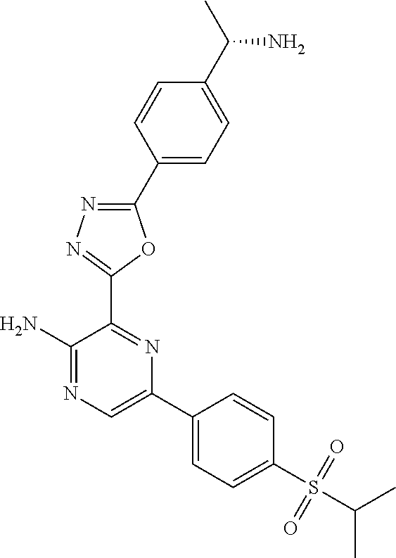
NC1=NC=C(C2=CC=C(S(=O)(=O)C(C)C)C=C2)N=C1C1=NN=C(C2=CC=C(C(N)C)C=C2)O1
